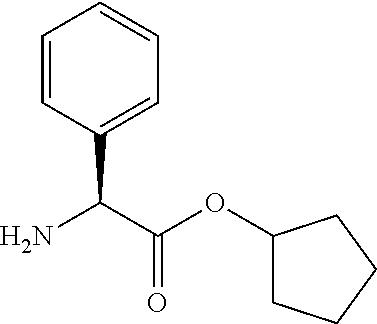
C1(OC(C(N)C2=CC=CC=C2)=O)CCCC1
